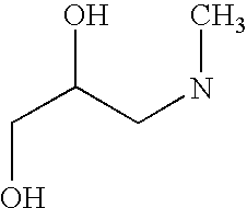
C(C(CNC)O)O
